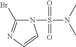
N1(S(N(C)C)(=O)=O)C(Br)=NC=C1
